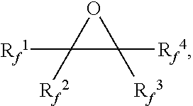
C1([Rf1])([Rf2])C([Rf4])([Rf3])O1
